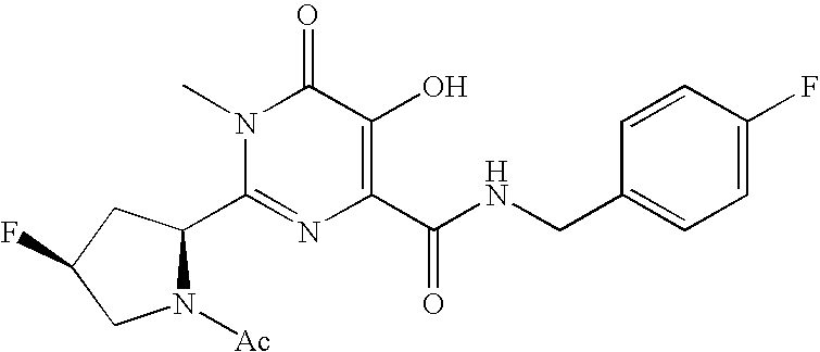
N1([Ac])C(C2=NC(C(NCC3=CC=C(F)C=C3)=O)=C(O)C(=O)N2C)CC(F)C1
